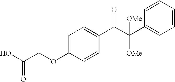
OC(COC1=CC=C(C(C(C2=CC=CC=C2)([OMe])[OMe])=O)C=C1)=O
